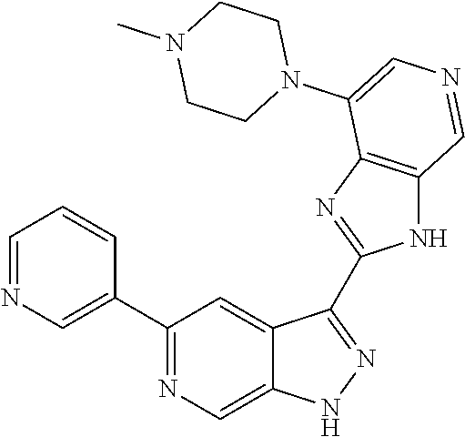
C1(C2=CN=CC=C2)=NC=C2C(=C1)C(C1=NC3=C(N1)C=NC=C3N1CCN(C)CC1)=NN2
